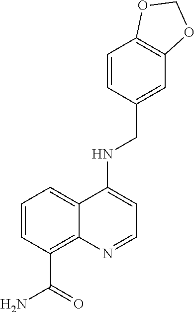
C1=C(CNC2=CC=NC3=C(C(=O)N)C=CC=C23)C=CC2=C1OCO2
